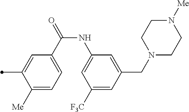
C1([Me])=CC=C(C(=O)NC2=CC([F3C])=CC(CN3CCN([Me])CC3)=C2)C=C1C
